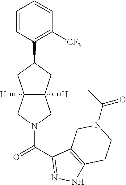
C1=CC(C2CC3([H])C([H])(C2)CN(C(=O)C2=NNC4=C2CN(C(C)=O)CC4)C3)=C([CF3])C=C1
